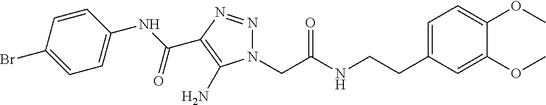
N1(CC(NCCC2=CC=C(OC)C(OC)=C2)=O)N=NC(C(NC2=CC=C(Br)C=C2)=O)=C1N
